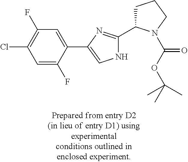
C1=C(F)C(C2=CNC(C3CCCN3C(=O)OC(C)(C)C)=N2)=CC(F)=C1Cl
